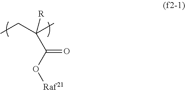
CCC(C)([R])C(O[Raf21])=O
